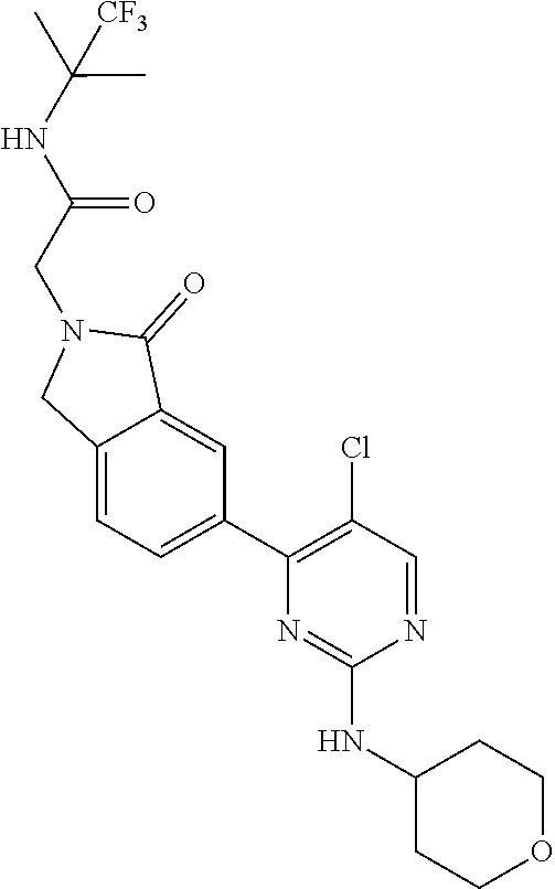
N1=CC(Cl)=C(C2=CC=C3C(=C2)C(=O)N(CC(=O)NC(C)(C)[CF3])C3)N=C1NC1CCOCC1
